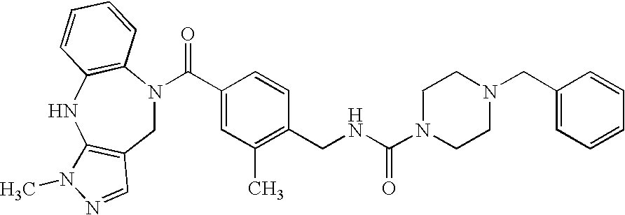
C1N(C(C2=CC(C)=C(CNC(N3CCN(CC4=CC=CC=C4)CC3)=O)C=C2)=O)C2=C(NC3=C1C=NN3C)C=CC=C2
